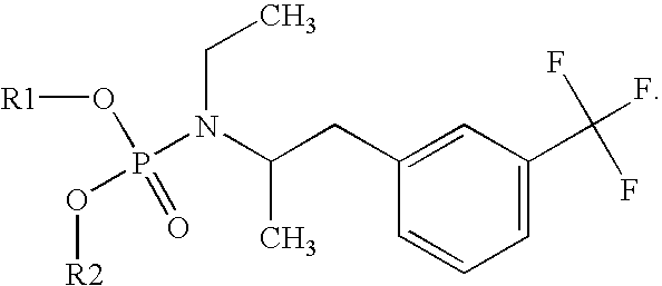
P(N(C(C)CC1=CC(C(F)(F)F)=CC=C1)CC)(O[R2])(O[R1])=O
